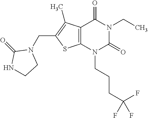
C12=C(N(CCCC(F)(F)F)C(=O)N(CC)C1=O)SC(CN1C(=O)NCC1)=C2C
